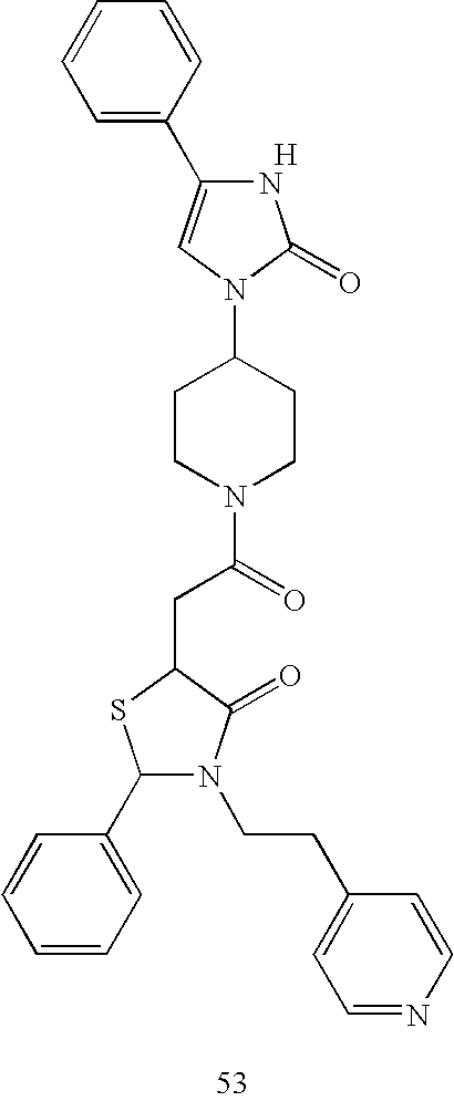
C1=C(C2=CN(C3CCN(C(=O)CC4SC(C5=CC=CC=C5)N(CCC5=CC=NC=C5)C4=O)CC3)C(=O)N2)C=CC=C1.[H]
